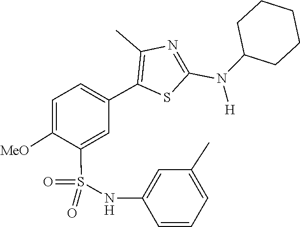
C1C(N(C2=NC(C)=C(C3=CC=C([MeO])C(S(=O)(NC4=CC(C)=CC=C4)=O)=C3)S2)[H])CCCC1
